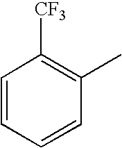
C1=CC=CC(C)=C1[CF3]
